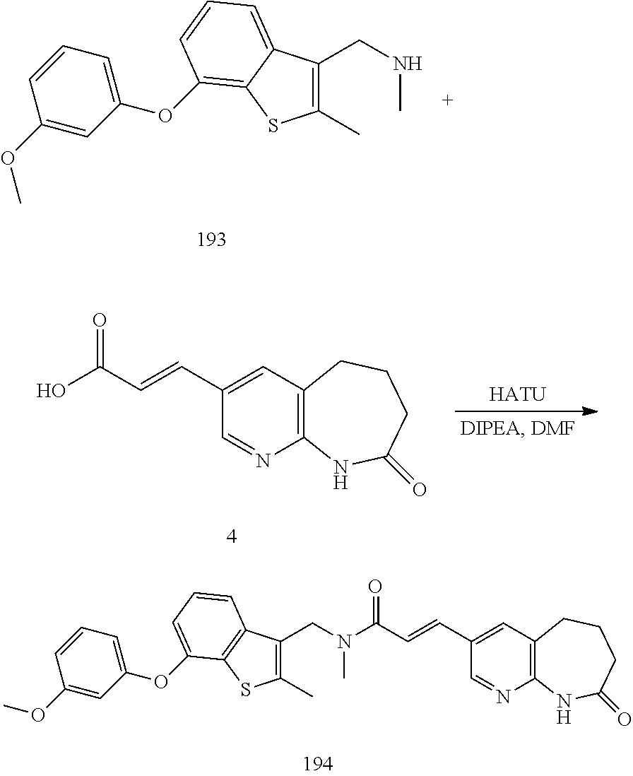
C1(C)=C(CNC)C2=CC=CC(OC3=CC=CC(OC)=C3)=C2S1.C1(C=CC(O)=O)=CC2=C(N=C1)NC(=O)CCC2.[HATU].C1(C)=C(CN(C)C(C=CC2=CC3=C(N=C2)NC(=O)CCC3)=O)C2=C(S1)C(OC1=CC=CC(OC)=C1)=CC=C2
